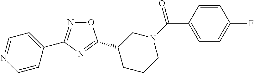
O1N=C(C2=CC=NC=C2)N=C1C1CCCN(C(=O)C2=CC=C(F)C=C2)C1
